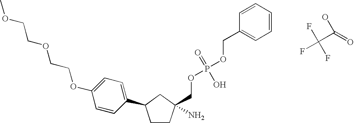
C1CC(N)(COP(OCC2=CC=CC=C2)(=O)O)CC1C1=CC=C(OCCOCCOC)C=C1.C(C(F)(F)F)(=O)O
